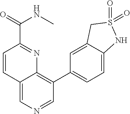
C1=CC2=CN=CC(C3=CC=C4C(=C3)CS(=O)(=O)N4)=C2N=C1C(NC)=O
